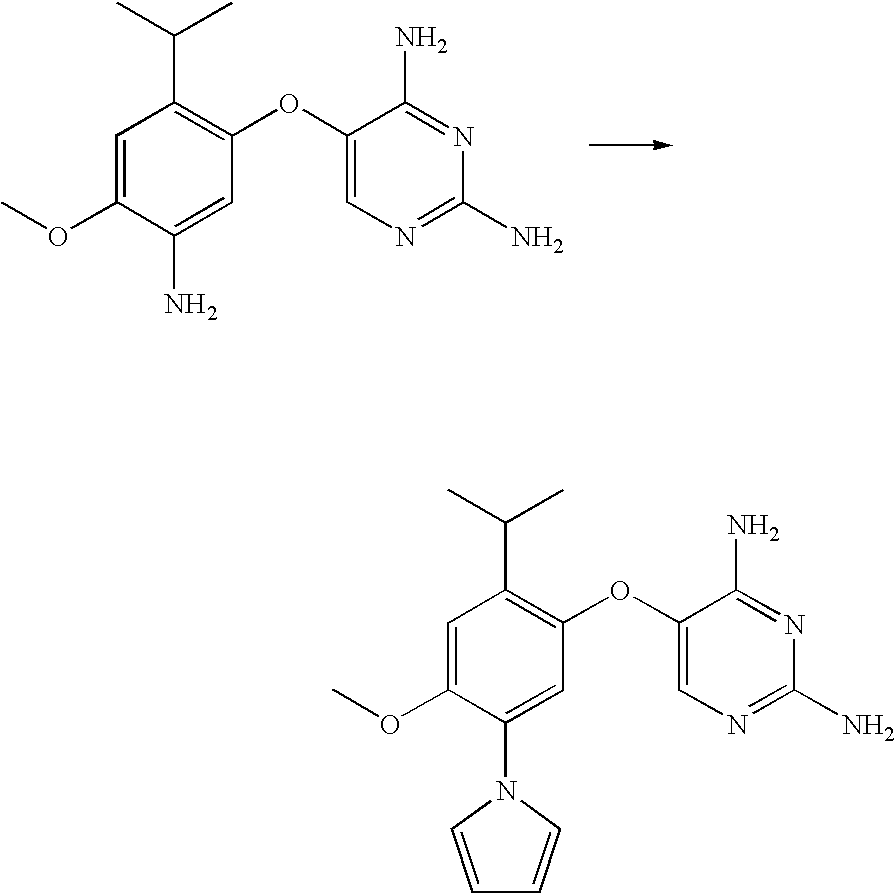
C1=C(OC)C(N)=CC(OC2=CN=C(N)N=C2N)=C1C(C)C.C1=C(OC)C(N2C=CC=C2)=CC(OC2=CN=C(N)N=C2N)=C1C(C)C
